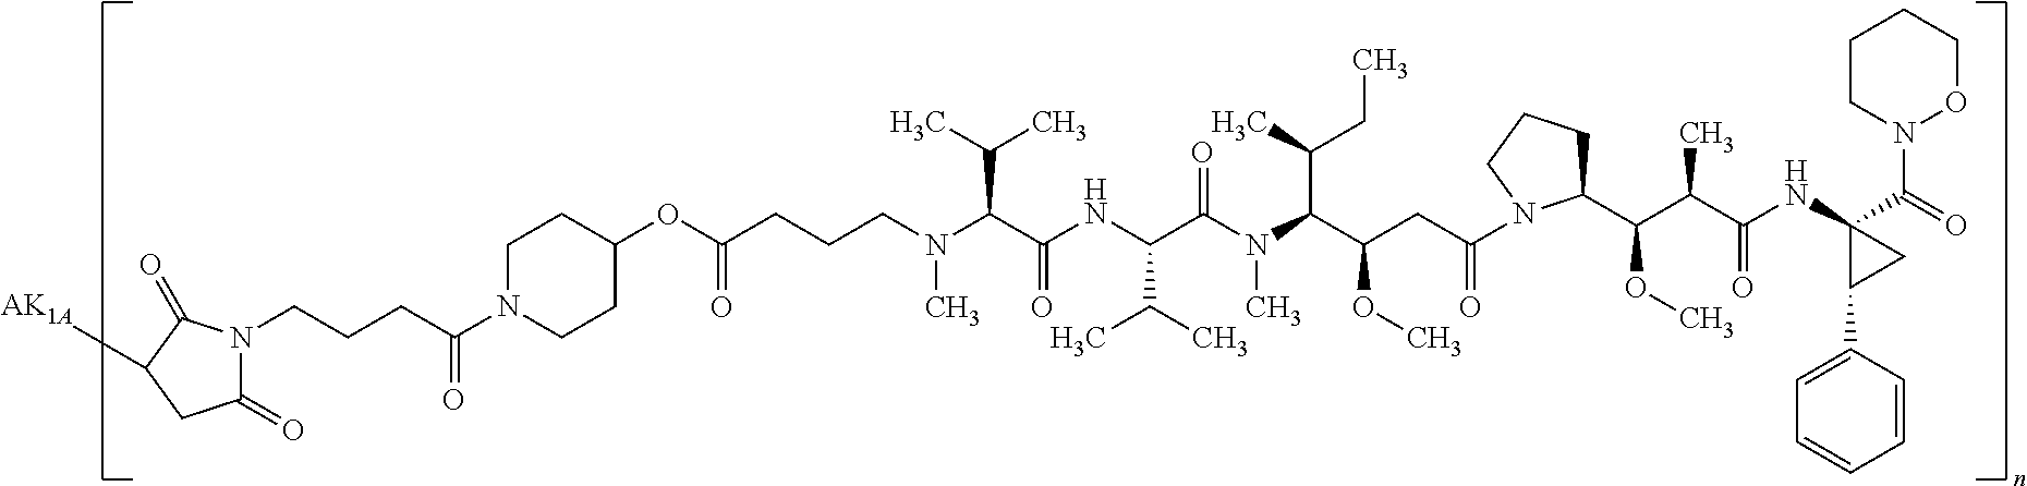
C1CC(OC(CCCN(C(C(NC(C(N(C(C(CC(=O)N2C(C(C(C(NC3(C(=O)N4OCCCC4)CC3C3=CC=CC=C3)=O)C)OC)CCC2)OC)C(C)CC)C)=O)C(C)C)=O)C(C)C)C)=O)CCN1C(CCCN1C(=O)C([AK1A])CC1=O)=O
